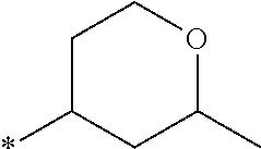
C1C(*)CC(C)OC1
